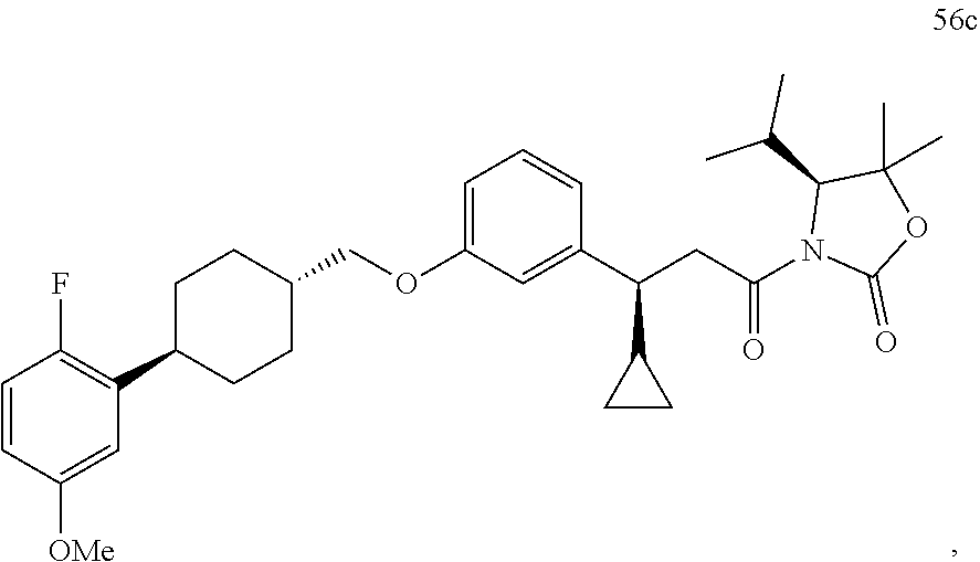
C1=CC([OMe])=CC(C2CCC(COC3=CC=CC(C(CC(N4C(=O)OC(C)(C)C4C(C)C)=O)C4CC4)=C3)CC2)=C1F
